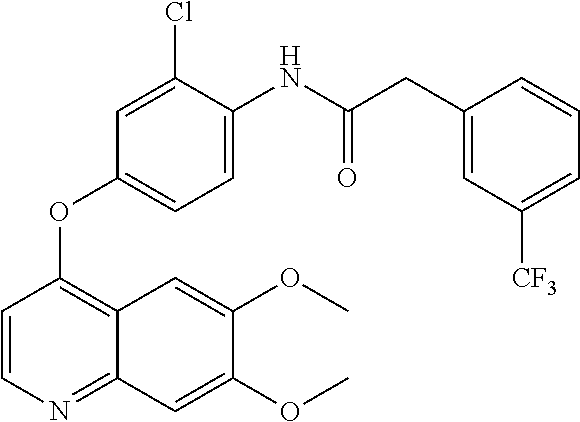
O(C)C1=CC2=NC=CC(OC3=CC=C(NC(CC4=CC([CF3])=CC=C4)=O)C(Cl)=C3)=C2C=C1OC
